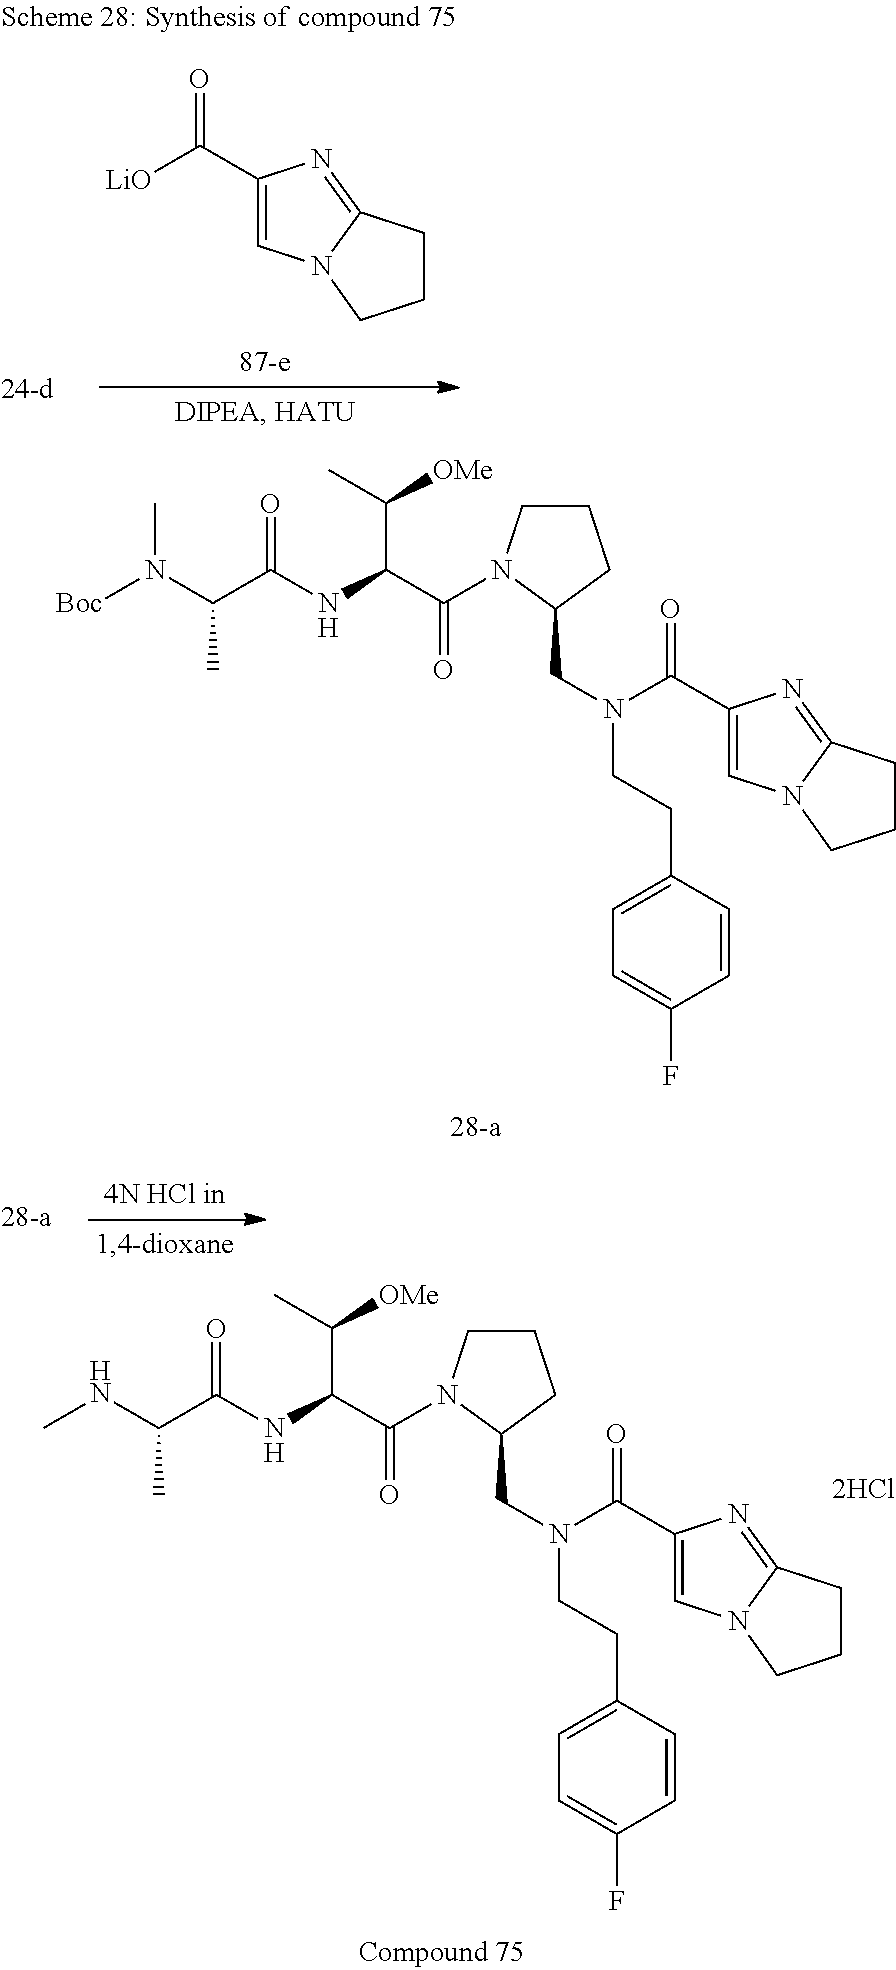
N(C(C([OMe])C)C(=O)N1CCCC1CN(C(=O)C1=CN2C(=N1)CCC2)CCC1=CC=C(F)C=C1)C(=O)C(C)N([Boc])C.N(C(C([OMe])C)C(=O)N1CCCC1CN(C(=O)C1=CN2C(=N1)CCC2)CCC1=CC=C(F)C=C1)C(=O)C(C)NC.[LiO]C(=O)C1=CN2C(=N1)CCC2
